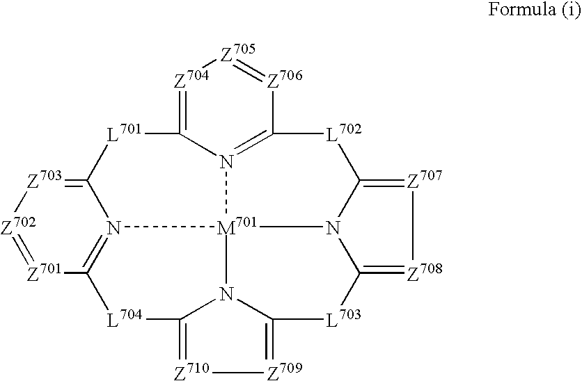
[Z701]1=[Z702][Z703]=C2N3=C1[L704]C1=[Z710][Z709]=C4N1[M701]31N3=C([L702]C5=[Z707][Z708]=C([L703]4)N51)[Z706]=[Z705][Z704]=C3[L701]2
